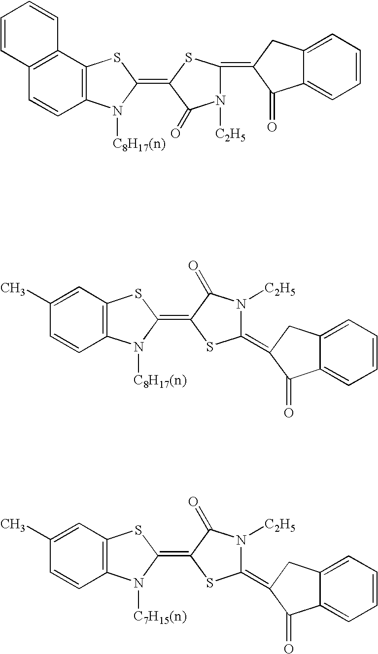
C12=C(C3=C(C=C1)N([C8H17(n)])C(=C1C(=O)N([C2H5])C(=C4C(=O)C5=CC=CC=C5C4)S1)S3)C=CC=C2.C1(C)=CC2=C(C=C1)N([C8H17(n)])C(=C1SC(=C3CC4=CC=CC=C4C3=O)N([C2H5])C1=O)S2.C1(C)=CC2=C(C=C1)N([C7H15(n)])C(=C1SC(=C3CC4=CC=CC=C4C3=O)N([C2H5])C1=O)S2
